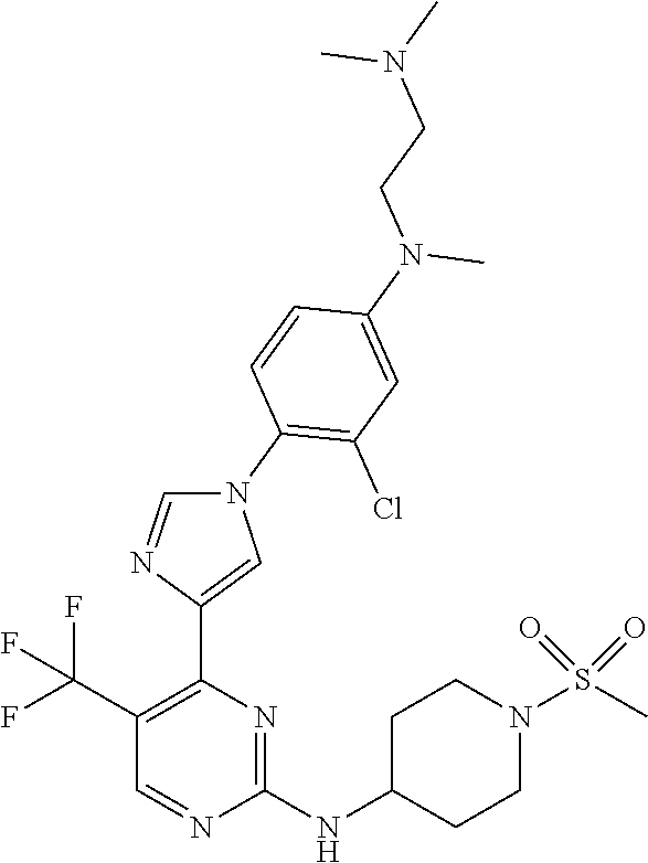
C1(NC2CCN(S(C)(=O)=O)CC2)=NC(C2=CN(C3=C(Cl)C=C(N(C)CCN(C)C)C=C3)C=N2)=C(C(F)(F)F)C=N1
